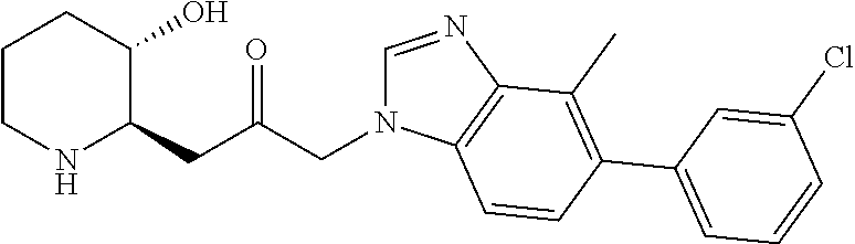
C1CNC(CC(CN2C=NC3=C2C=CC(C2=CC=CC(Cl)=C2)=C3C)=O)C(O)C1
